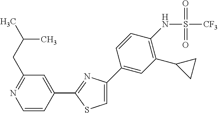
C1=C(C2=CC(C3CC3)=C(NS(=O)(=O)[CF3])C=C2)N=C(C2=CC(CC(C)C)=NC=C2)S1
